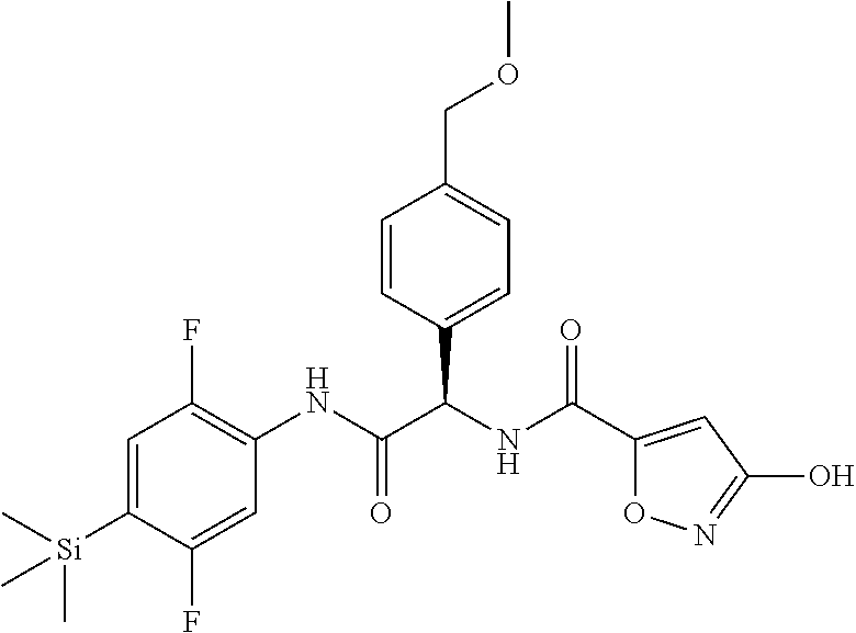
C1=C([Si](C)(C)C)C(F)=CC(NC(C(NC(=O)C2=CC(O)=NO2)C2=CC=C(COC)C=C2)=O)=C1F
